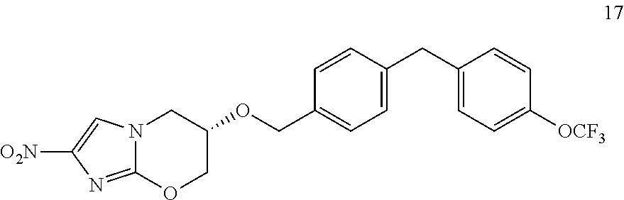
N12C(=NC([O2N])=C1)OCC(OCC1=CC=C(CC3=CC=C([OCF3])C=C3)C=C1)C2
